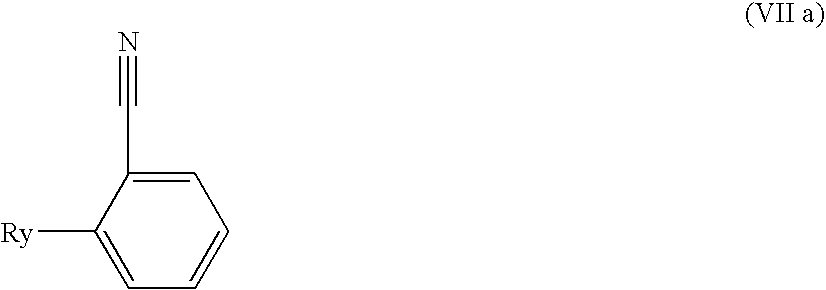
C1([Ry])=CC=CC=C1C#N
